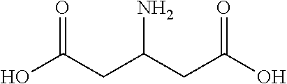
OC(CC(CC(O)=O)N)=O
